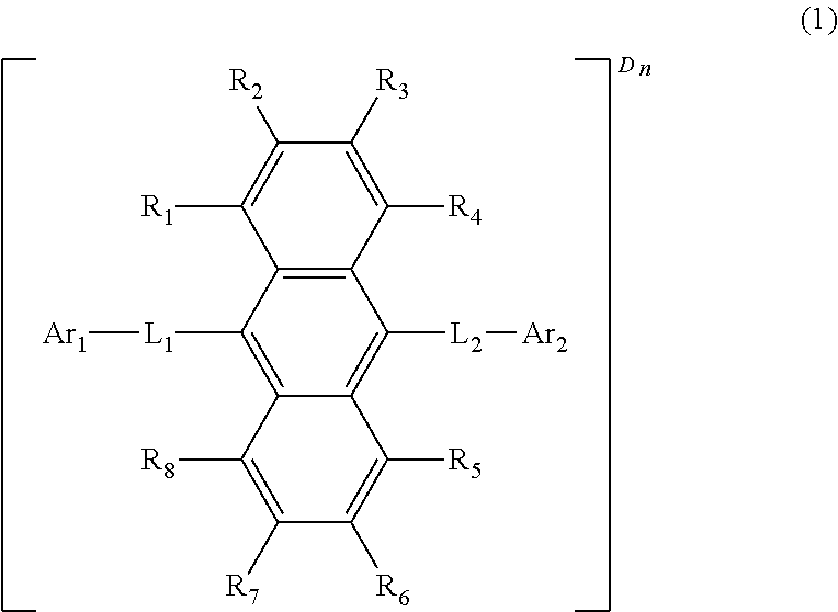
C1([L1][Ar1])=C2C(=C([L2][Ar2])C3=C1C([R1])=C([R2])C([R3])=C3[R4])C([R5])=C([R6])C([R7])=C2[R8].[D]
